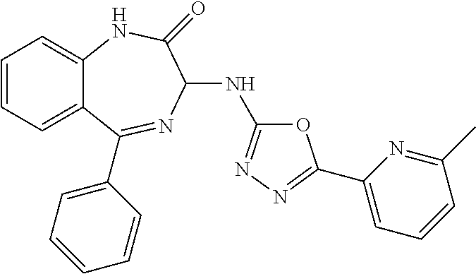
C1=CC=C2C(=C1)NC(=O)C(NC1=NN=C(C3=CC=CC(C)=N3)O1)N=C2C1=CC=CC=C1
